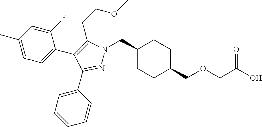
C1(CN2N=C(C3=CC=CC=C3)C(C3=CC=C(C)C=C3F)=C2CCOC)CCC(COCC(O)=O)CC1
